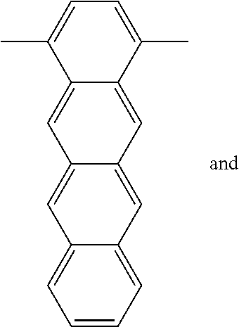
C1=CC=C2C(=C1)C=C1C(=C2)C=C2C(=C1)C(C)=CC=C2C
